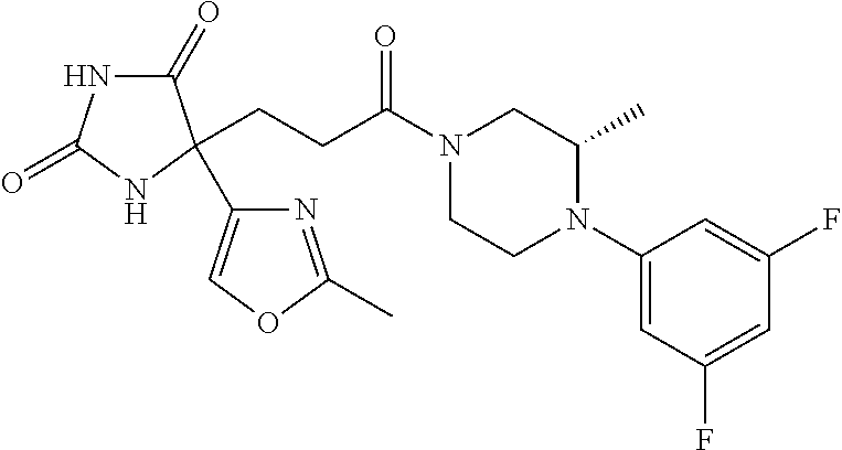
C1(=O)NC(=O)NC1(CCC(N1CCN(C2=CC(F)=CC(F)=C2)C(C)C1)=O)C1=COC(C)=N1
